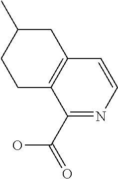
C1(C(=O)O)=NC=CC2=C1CCC(C)C2
